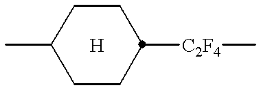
CC1CCC([C2F4]C)CC1.[H]
